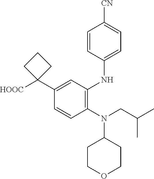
C1(N(CC(C)C)C2CCOCC2)=C(NC2=CC=C([CN])C=C2)C=C(C2([HOOC])CCC2)C=C1
